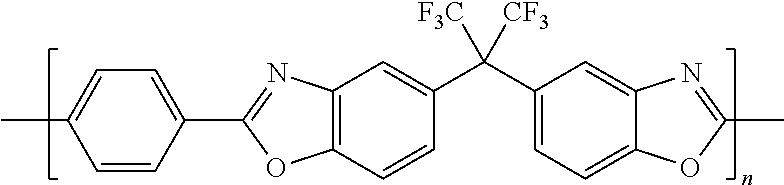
C1=CC(C2=NC3=C(O2)C=CC(C(C2=CC=C4C(=C2)N=C(C)O4)([F3C])[CF3])=C3)=CC=C1C
